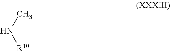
CN[R10]
